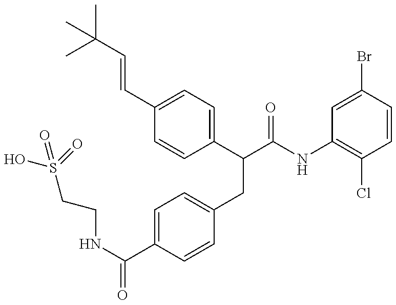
OS(CCNC(=O)C1=CC=C(CC(C(NC2=C(Cl)C=CC(Br)=C2)=O)C2=CC=C(C=CC(C)(C)C)C=C2)C=C1)(=O)=O
